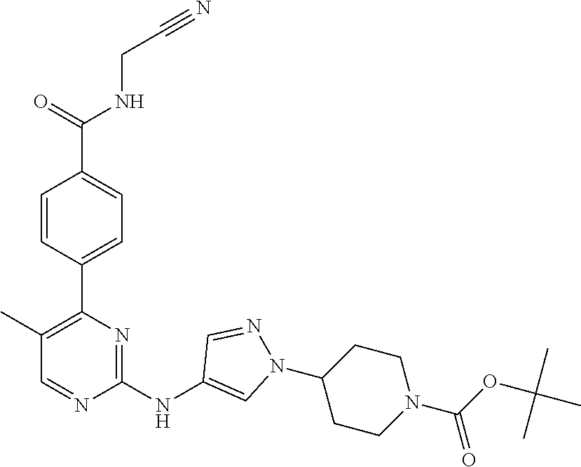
C(CNC(C1=CC=C(C2=C(C)C=NC(NC3=CN(C4CCN(C(OC(C)(C)C)=O)CC4)N=C3)=N2)C=C1)=O)#N
